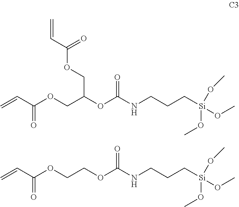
C=CC(OCC(OC(NCCC[Si](OC)(OC)OC)=O)COC(C=C)=O)=O.C=CC(OCCOC(NCCC[Si](OC)(OC)OC)=O)=O
